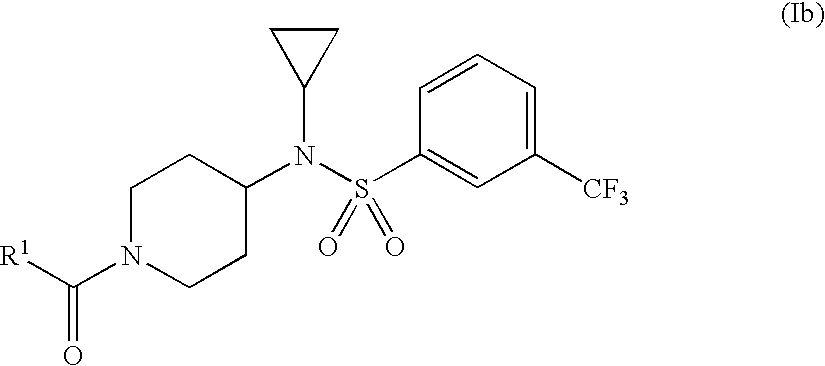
C1([CF3])=CC=CC(S(N(C2CCN(C([R1])=O)CC2)C2CC2)(=O)=O)=C1
